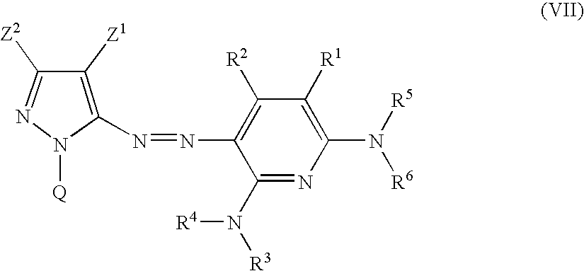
N(C1=C([R2])C([R1])=C(N([R5])[R6])N=C1N([R3])[R4])=NC1=C([Z1])C([Z2])=NN1[Q]
